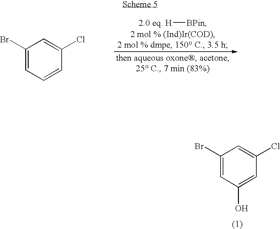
[H][BPin].C1(Br)=CC=CC(Cl)=C1.C1(Br)=CC(O)=CC(Cl)=C1
